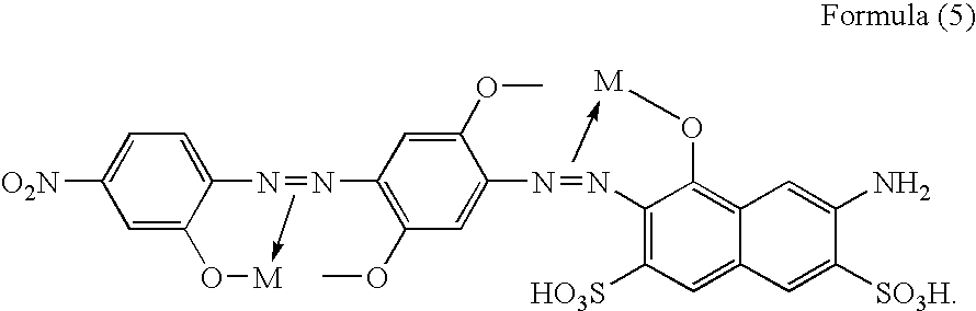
C1=C(N=NC2=C(OC)C=C(N=NC3=C([HO3S])C=C4C(=C3O[M]-C)C=C(N)C([SO3H])=C4)C(OC)=C2)C(O[M]-C)=CC([O2N])=C1
